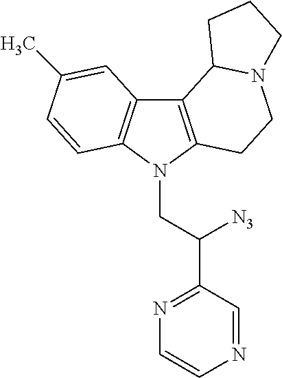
C12=C(N(CC(C3=NC=CN=C3)[N3])C3=C1C=C(C)C=C3)CCN1C2CCC1
